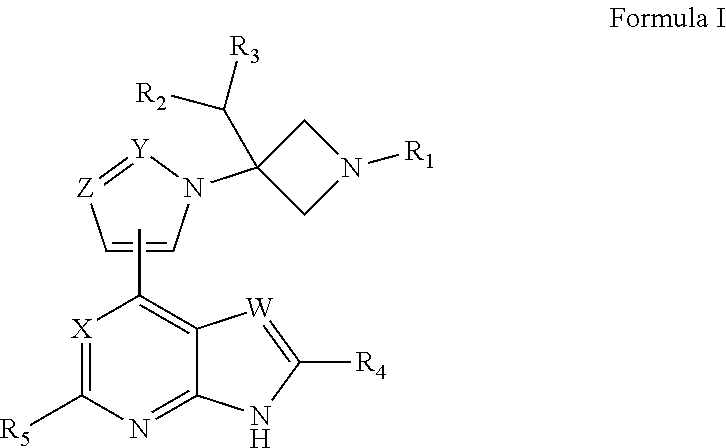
N1(C2(C([R2])[R3])CN([R1])C2)[Y]=[Z]C=C1.[X]1=C([R5])N=C2C(=C1C)[W]=C([R4])N2
